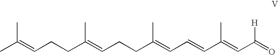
CC(=CCCC(=CCCC(=CC=CC(=CC(=O)[H])C)C)C)C
